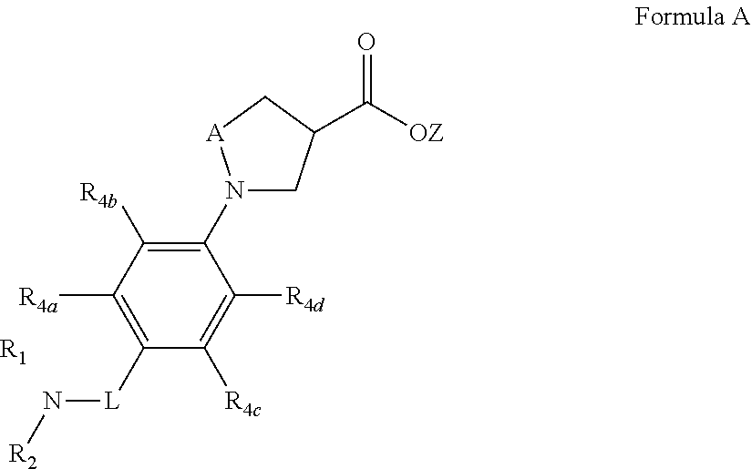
N1(C2=C([R4b])C([R4a])=C([L]N[R2])C([R4c])=C2[R4d])CC(C([OZ])=O)C[A]1.[R1]
